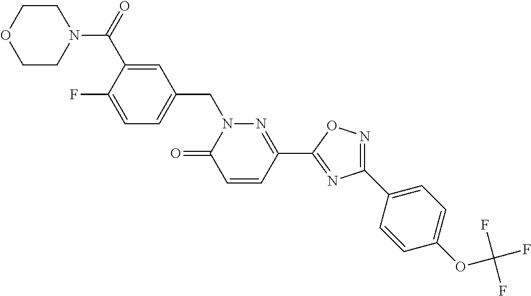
C1=C(F)C(C(N2CCOCC2)=O)=CC(CN2C(=O)C=CC(C3=NC(C4=CC=C(OC(F)(F)F)C=C4)=NO3)=N2)=C1
